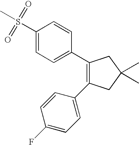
C1(C2=CC=C(S(C)(=O)=O)C=C2)=C(C2=CC=C(F)C=C2)CC(C)(C)C1
